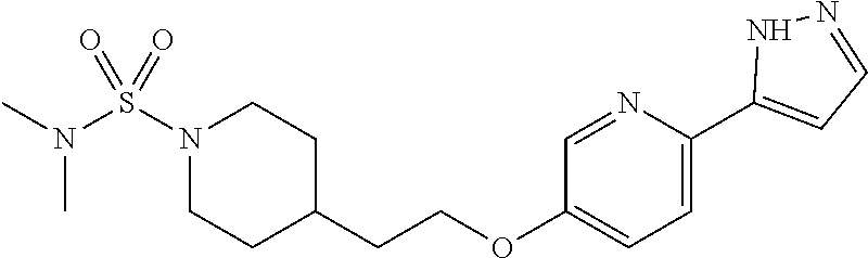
C1=C(C2=CC=NN2)N=CC(OCCC2CCN(S(N(C)C)(=O)=O)CC2)=C1
